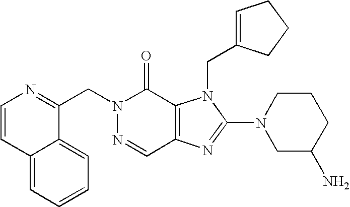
C12=CC=CC=C1C(CN1N=CC3=C(C1=O)N(CC1=CCCC1)C(N1CC(N)CCC1)=N3)=NC=C2
